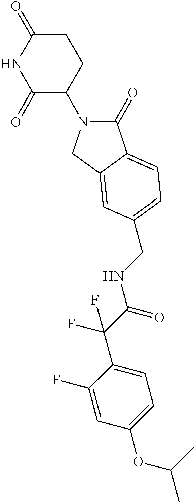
C1(=O)N(C2CCC(=O)NC2=O)CC2=CC(CNC(C(F)(F)C3=CC=C(OC(C)C)C=C3F)=O)=CC=C12
